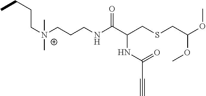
C([N+](CCCNC(=O)C(CSCC(OC)OC)NC(=O)C#C)(C)C)CCC
